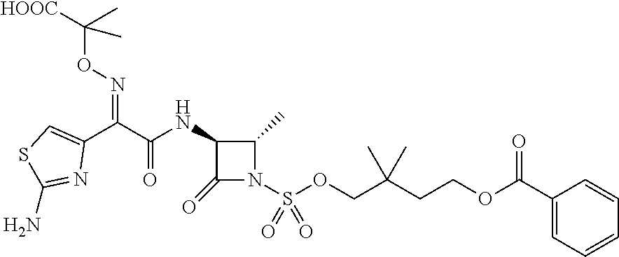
C1(=O)N(S(OCC(CCOC(=O)C2=CC=CC=C2)(C)C)(=O)=O)C(C)C1NC(C(C1=CSC(N)=N1)=NOC([HOOC])(C)C)=O
